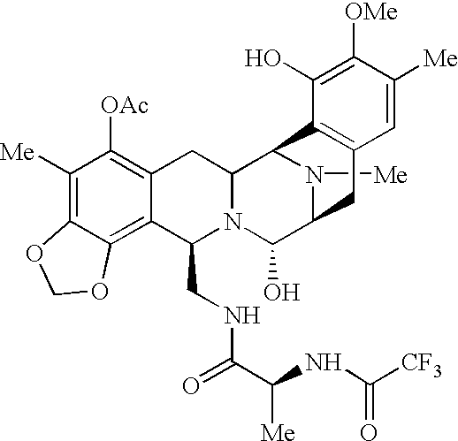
C1([Me])=C2C(=C3C(=C1[OAc])CC1N(C3CNC(C(NC([CF3])=O)[Me])=O)C(O)C3N([Me])C1C1=C(C3)C=C([Me])C([OMe])=C1O)OCO2
